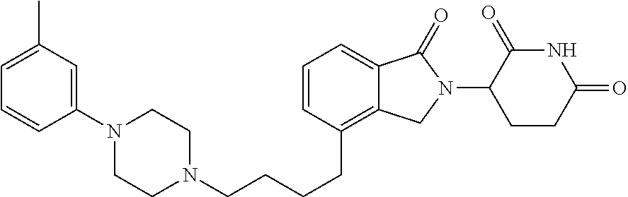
C1=CC(CCCCN2CCN(C3=CC(C)=CC=C3)CC2)=C2C(=C1)C(=O)N(C1C(=O)NC(=O)CC1)C2
